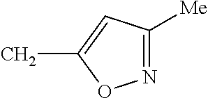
CC1=CC([Me])=NO1
